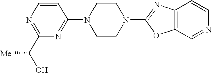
C1=CN=C(C(O)[Me])N=C1N1CCN(C2=NC3=C(O2)C=NC=C3)CC1
